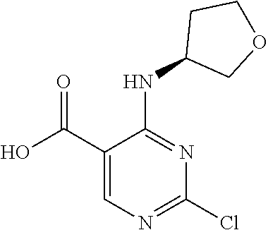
C1(C(O)=O)=CN=C(Cl)N=C1NC1COCC1
